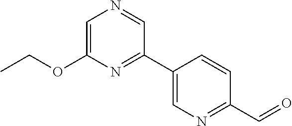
C1=C(OCC)N=C(C2=CN=C(C=O)C=C2)C=N1
